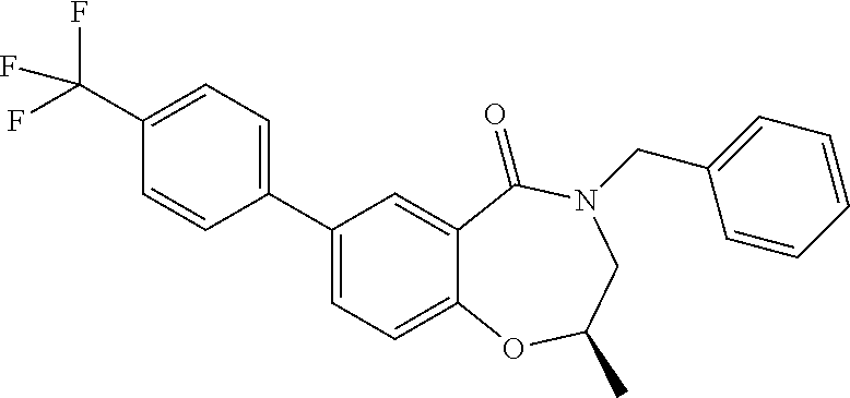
C1(C2=CC=C(C(F)(F)F)C=C2)=CC=C2C(=C1)C(=O)N(CC1=CC=CC=C1)CC(C)O2
